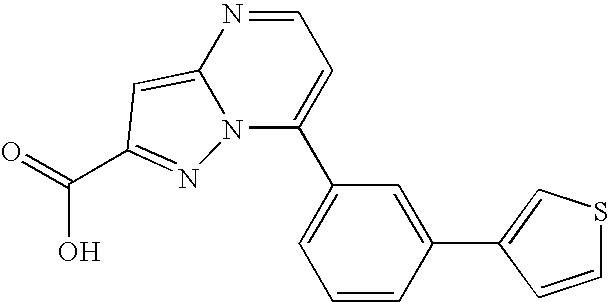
C1=CC(C2=CSC=C2)=CC(C2=CC=NC3=CC(C(O)=O)=NN23)=C1
